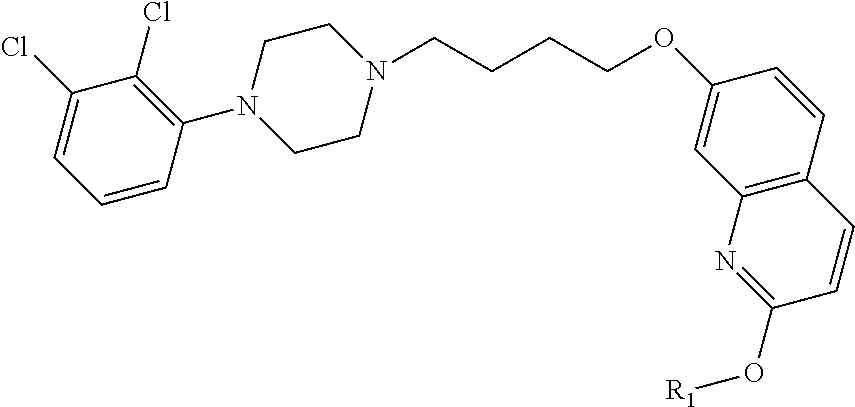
C1(N2CCN(CCCCOC3=CC4=C(C=C3)C=CC(O[R1])=N4)CC2)=C(Cl)C(Cl)=CC=C1
